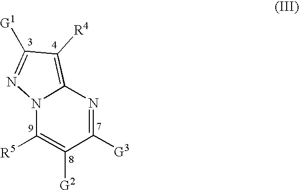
C1([R4])=C2N(N=C1[G1])C([R5])=C([G2])C([G3])=N2
